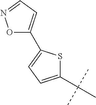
C1(C(C)(C)C)=CC=C(C2=CC=NO2)S1
